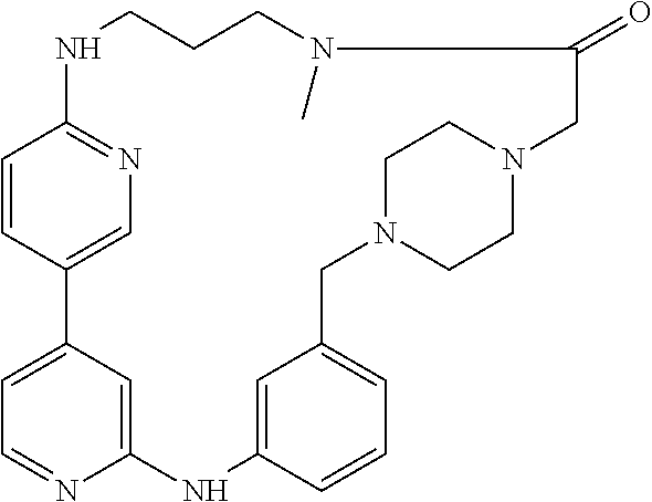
N1C2=NC=C(C=C2)C2=CC=NC(=C2)NC2=CC(=CC=C2)CN2CCN(CC2)CC(=O)N(C)CCC1
